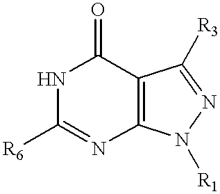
N1C([R6])=NC2=C(C1=O)C([R3])=NN2[R1]
